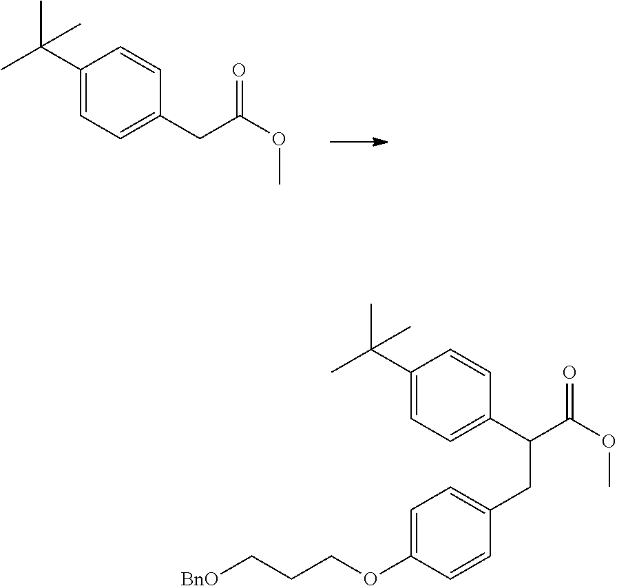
C1(C(C)(C)C)=CC=C(CC(OC)=O)C=C1.C1(C(C)(C)C)=CC=C(C(C(OC)=O)CC2=CC=C(OCCC[BnO])C=C2)C=C1
